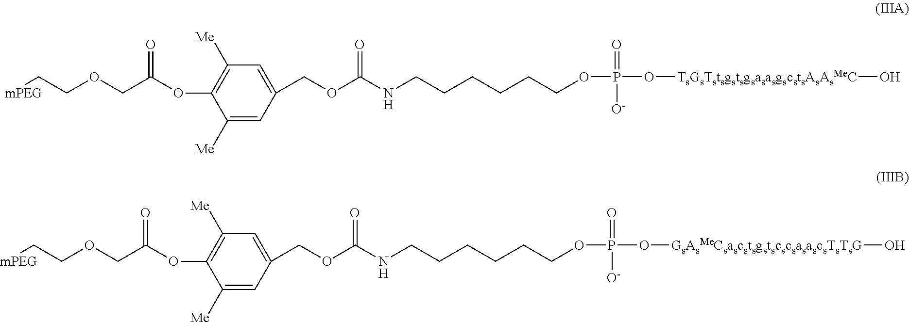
N(CCCCCCOP(=O)([O-])O[GsAsMeCsascstsgstscscsasascsTsTsG]O)C(OCC1=CC([Me])=C(OC(COCC[mPEG])=O)C([Me])=C1)=O.O(P(=O)([O-])O[TsGsTstsgstsgsasasgscstsAsAsMeC]O)CCCCCCNC(OCC1=CC([Me])=C(OC(COCC[mPEG])=O)C([Me])=C1)=O
